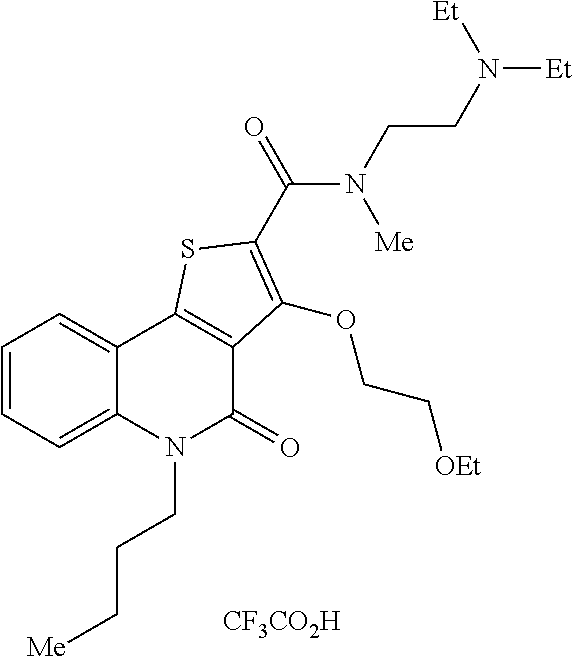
[CF3CO2H].C1=CC=C2C(=C1)C1=C(C(=O)N2CCC[Me])C(OCC[OEt])=C(C(=O)N([Me])CCN([Et])[Et])S1
